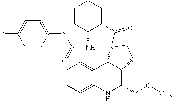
C12=CC=CC=C1NC(COC)C1C2N(C(=O)C2CCCCC2NC(=O)NC2=CC=C(F)C=C2)CC1
